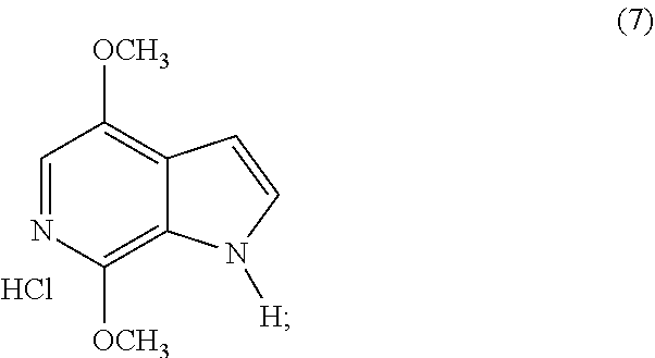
C1=NC([OCH3])=C2C(=C1[OCH3])C=CN2[H].Cl
